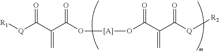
O=C(C(C(O[[A]]OC(C(C(=O)[Q][R2])=C)=O)=O)=C)[Q][R1]
